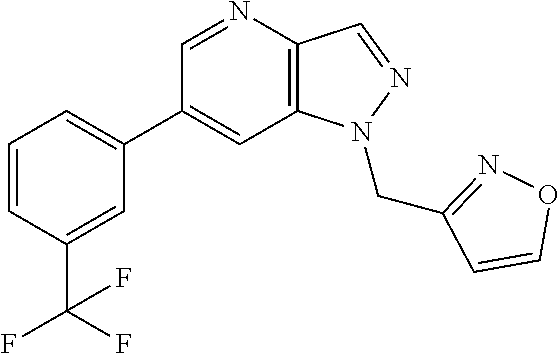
C1(C2=CC=CC(C(F)(F)F)=C2)=CC2=C(C=NN2CC2=NOC=C2)N=C1
